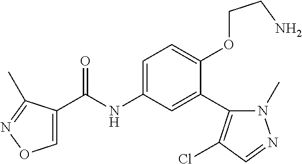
C1=C(C(=O)NC2=CC=C(OCCN)C(C3=C(Cl)C=NN3C)=C2)C(C)=NO1
